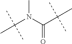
C(N(C(C(C)(C)C)=O)C)(C)(C)C
